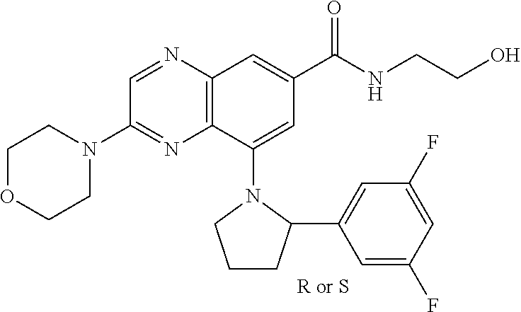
C1OCCN(C2=NC3=C(N=C2)C=C(C(NCCO)=O)C=C3N2C(C3=CC(F)=CC(F)=C3)CCC2)C1
